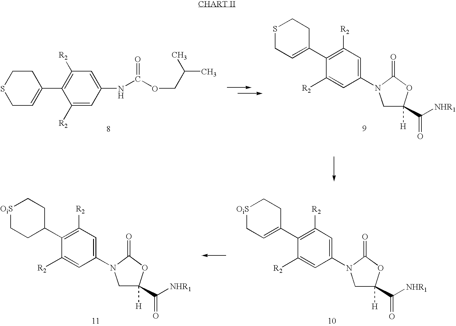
C1([R2])=CC(NC(OCC(C)C)=O)=CC([R2])=C1C1=CCSCC1.S1CC=C(C2=C([R2])C=C(N3CC([H])(C([NHR1])=O)OC3=O)C=C2[R2])CC1.[OiS]1CC=C(C2=C([R2])C=C(N3CC([H])(C([NHR1])=O)OC3=O)C=C2[R2])CC1.[OiS]1CCC(C2=C([R2])C=C(N3CC([H])(C([NHR1])=O)OC3=O)C=C2[R2])CC1
